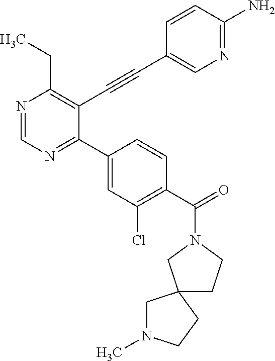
N1=CN=C(C2=CC(Cl)=C(C(=O)N3CCC4(C3)CN(C)CC4)C=C2)C(C#CC2=CN=C(N)C=C2)=C1CC
